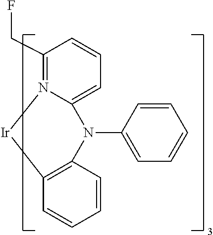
C1(CF)=N2C(=CC=C1)N(C1=CC=CC=C1)C1=C(C=CC=C1)[Ir]2
